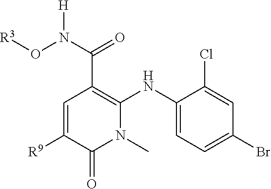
[R3]ON(C(=O)C1=C(NC2=CC=C(Br)C=C2Cl)N(C)C(=O)C([R9])=C1)[H]
